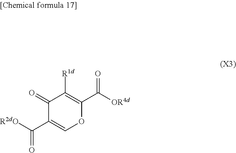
C1(=O)C(C([R2dO])=O)=COC(C(=O)[OR4d])=C1[R1d]
